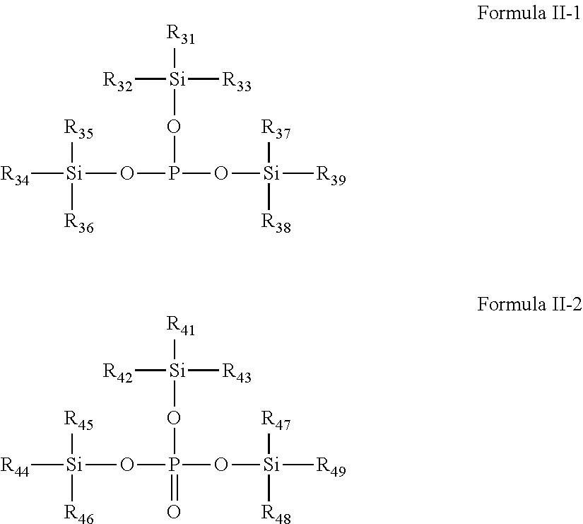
[R34][Si]([R35])([R36])OP(O[Si]([R31])([R32])[R33])O[Si]([R37])([R38])[R39].[R44][Si]([R45])([R46])OP(O[Si]([R41])([R42])[R43])(O[Si]([R47])([R48])[R49])=O
